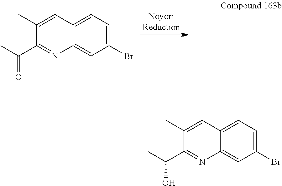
CC(C1=NC2=CC(Br)=CC=C2C=C1C)=O.CC(C1=NC2=CC(Br)=CC=C2C=C1C)O
